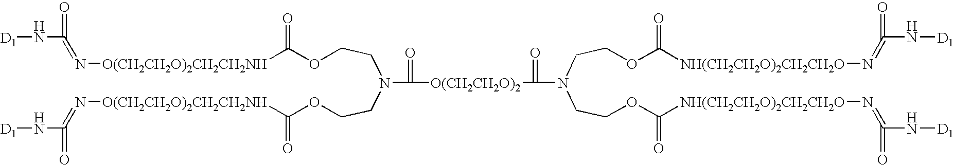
N(C([O(CH2CH2O)2]C(N(CCOC([NH(CH2CH2O)2CH2CH2O]N=C(N[D1])=O)=O)CCOC([NH(CH2CH2O)2CH2CH2O]N=C(N[D1])=O)=O)=O)=O)(CCOC([O(CH2CH2O)2CH2CH2NH]N=C(N[D1])=O)=O)CCOC([O(CH2CH2O)2CH2CH2NH]N=C(N[D1])=O)=O
